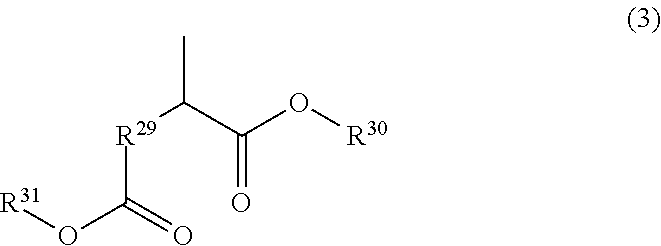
[R29](C(C(O[R30])=O)C)C(=O)O[R31]
